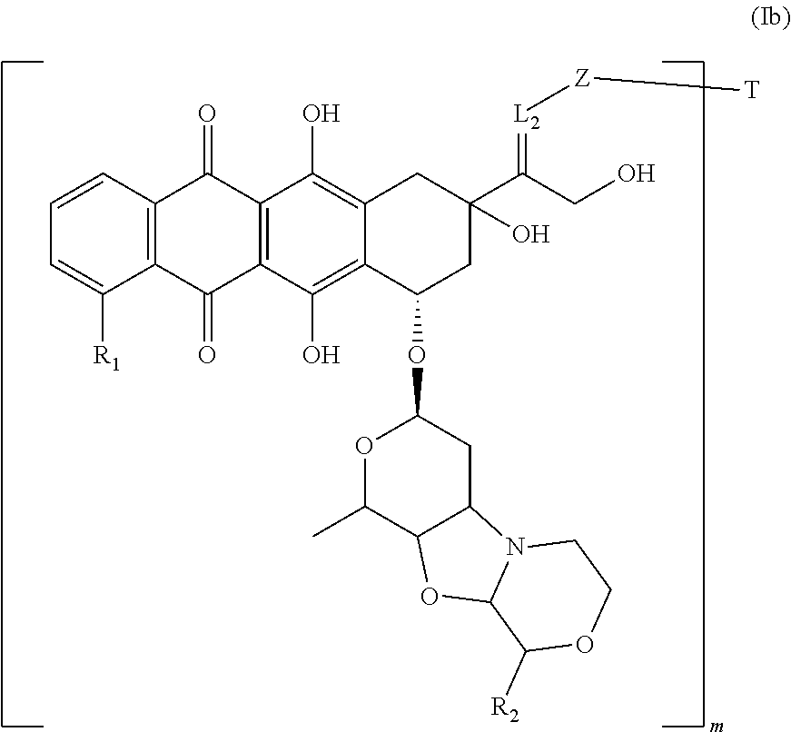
C12=C(C(O)=C3C(=C1O)CC(C(CO)=[L2][Z][T])(O)CC3OC1OC(C)C3C(C1)N1C(O3)C([R2])OCC1)C(=O)C1=C(C2=O)C=CC=C1[R1]
